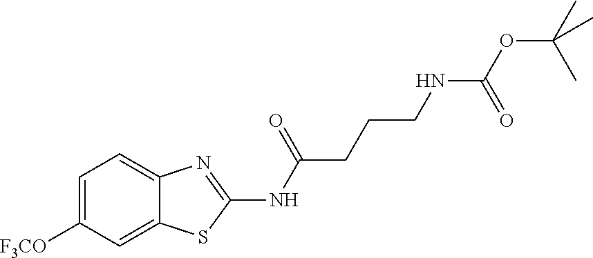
C1=C([F3CO])C=C2C(=C1)N=C(NC(CCCNC(OC(C)(C)C)=O)=O)S2
